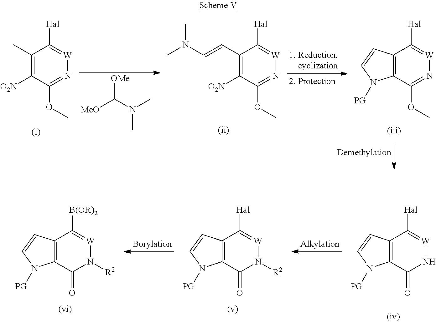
[OMe]C(N(C)C)[MeO].C1(C)=C([O2N])C(OC)=N[W]=C1[Hal].C1(C=CN(C)C)=C([O2N])C(OC)=N[W]=C1[Hal].C12=C(C(OC)=N[W]=C1[Hal])N([PG])C=C2.C12=C(C(=O)N([R2])[W]=C1[B(OR)2])N([PG])C=C2.C12=C(C(=O)N([R2])[W]=C1[Hal])N([PG])C=C2.C12=C(C(=O)N[W]=C1[Hal])N([PG])C=C2
